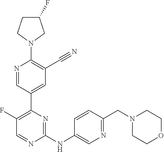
C1(F)CCN(C2=C(C#N)C=C(C3=C(F)C=NC(NC4=CN=C(CN5CCOCC5)C=C4)=N3)C=N2)C1
